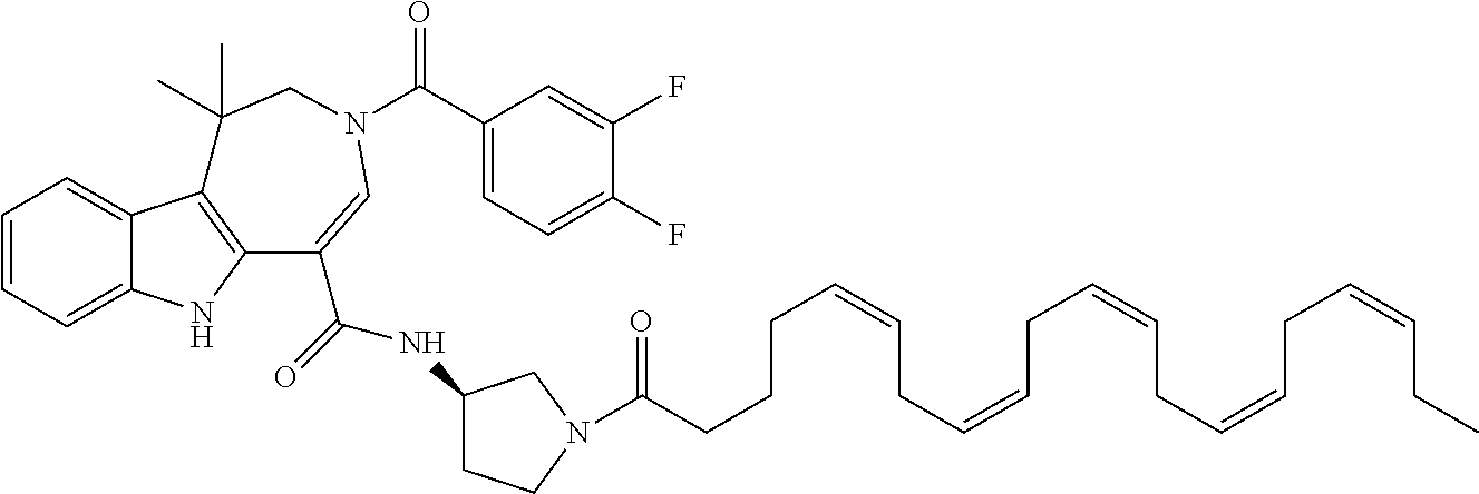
C1=CC=C2C(=C1)C1=C(N2)C(C(NC2CCN(C(CCCC=CCC=CCC=CCC=CCC=CCC)=O)C2)=O)=CN(C(=O)C2=CC=C(F)C(F)=C2)CC1(C)C
